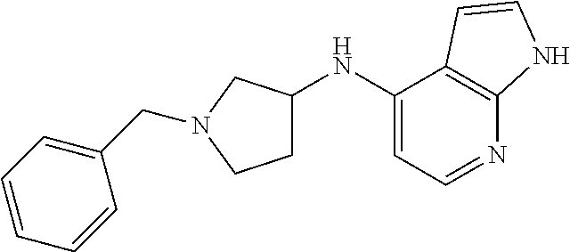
C1(NC2CCN(CC3=CC=CC=C3)C2)=CC=NC2=C1C=CN2
